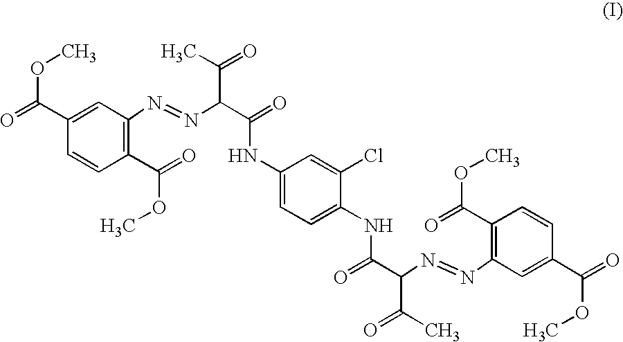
C1(C(OC)=O)=CC(N=NC(C(NC2=CC=C(NC(C(N=NC3=C(C(=O)OC)C=CC(C(OC)=O)=C3)C(=O)C)=O)C(Cl)=C2)=O)C(=O)C)=C(C(=O)OC)C=C1
